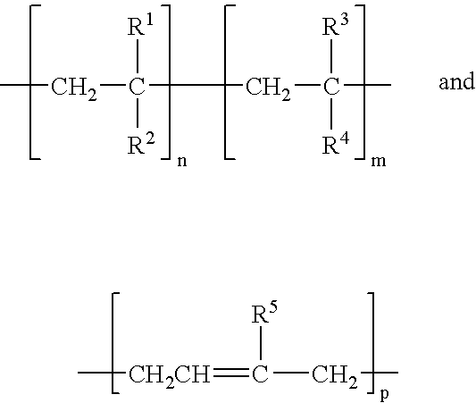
[R5]C(=[CH2CH]C)CC.CCC([R1])(CC([R3])([R4])C)[R2]
